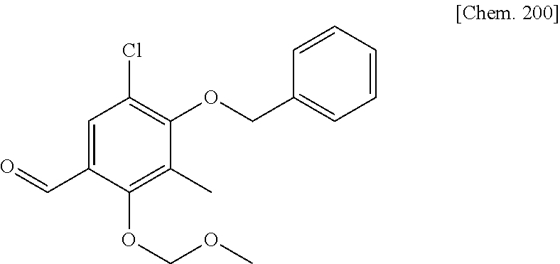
C1=C(C=O)C(OCOC)=C(C)C(OCC2=CC=CC=C2)=C1Cl
